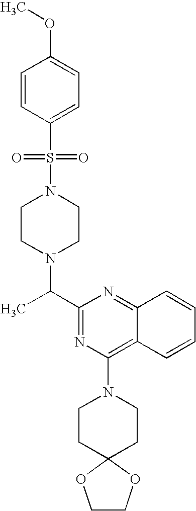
C1(C(C)N2CCN(S(=O)(=O)C3=CC=C(OC)C=C3)CC2)=NC(N2CCC3(CC2)OCCO3)=C2C(=N1)C=CC=C2
